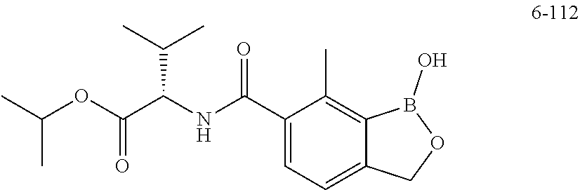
C(OC(C(NC(C1=CC=C2C(=C1C)B(O)OC2)=O)C(C)C)=O)(C)C
